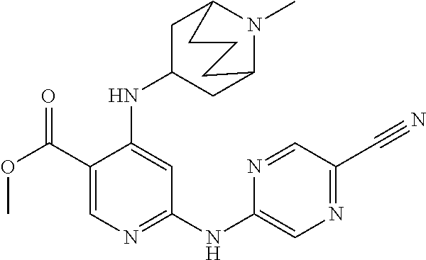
C1(C(OC)=O)=CN=C(NC2=CN=C(C#N)C=N2)C=C1NC1CC2N(C)C(C1)CCC2
